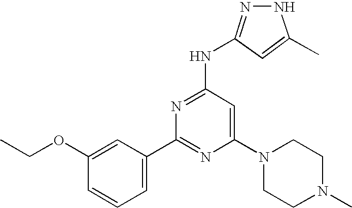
C1=CC(OCC)=CC(C2=NC(N3CCN(C)CC3)=CC(NC3=NNC(C)=C3)=N2)=C1
